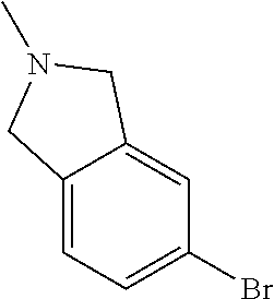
C12=CC=C(Br)C=C1CN(C)C2
